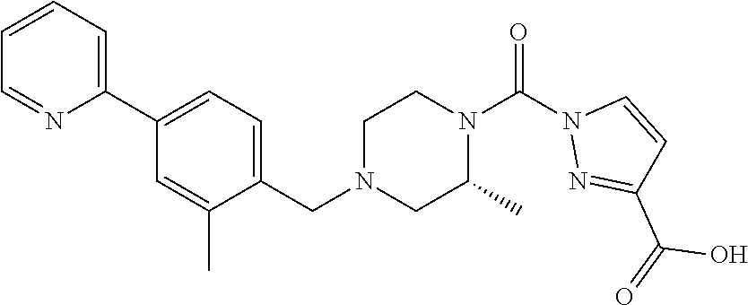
C1=CC=C(C2=CC=C(CN3CC(C)N(C(N4N=C(C(=O)O)C=C4)=O)CC3)C(C)=C2)N=C1
